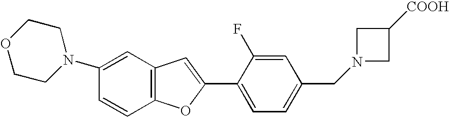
C1(C2=CC=C(CN3CC([COOH])C3)C=C2F)=CC2=C(O1)C=CC(N1CCOCC1)=C2
